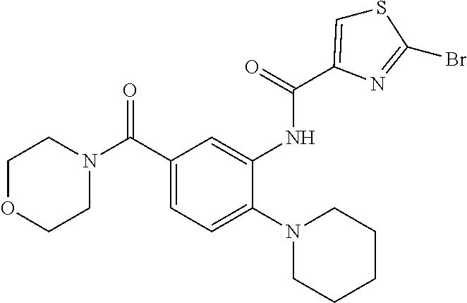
C1OCCN(C(C2=CC=C(N3CCCCC3)C(NC(=O)C3=CSC(Br)=N3)=C2)=O)C1
